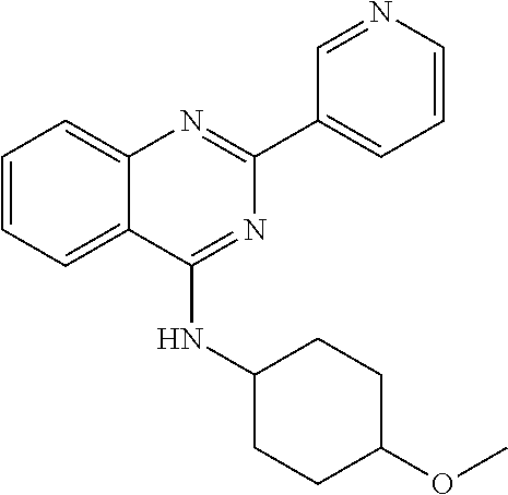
C1=CC=C2C(=C1)N=C(C1=CC=CN=C1)N=C2NC1CCC(OC)CC1
